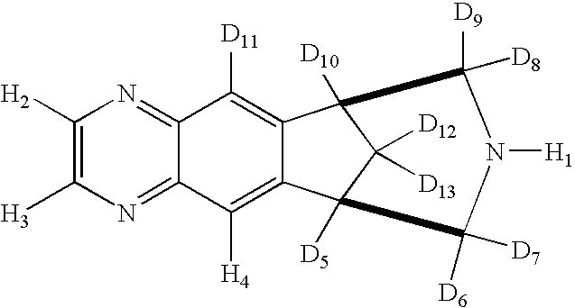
C1([H2])=C([H3])N=C2C(=N1)C([D11])=C1C(=C2[H4])C2([D5])C([D12])([D13])C1([D10])C([D8])([D9])N([H1])C2([D6])[D7]
